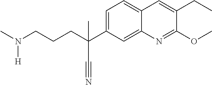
C1=C(C(C)(C#N)CCCN(C)[H])C=C2C(=C1)C=C(CC)C(OC)=N2
